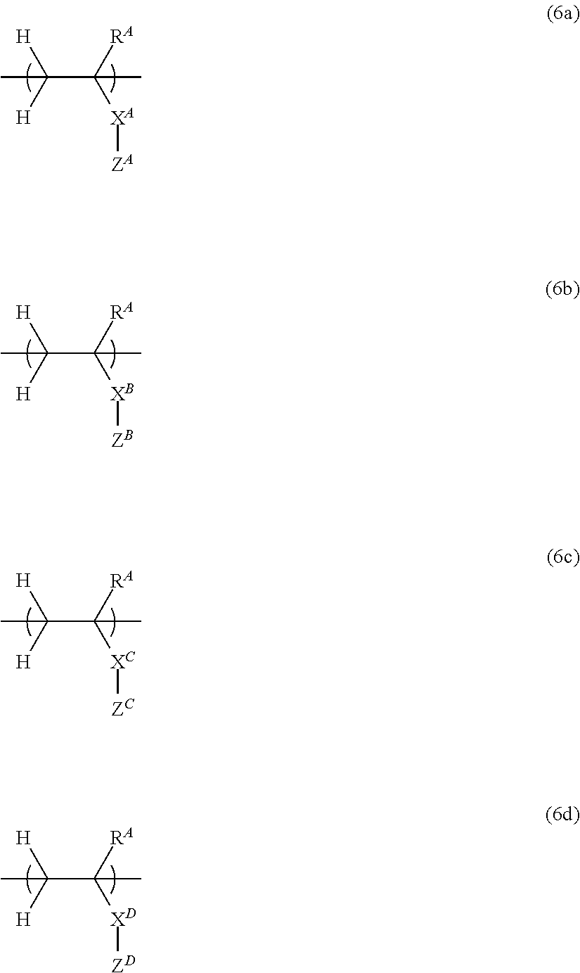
[XA](C([RA])(C([H])([H])C)C)[ZA].[XB](C([RA])(C([H])([H])C)C)[ZB].[XC](C([RA])(C([H])([H])C)C)[ZC].[XD](C([RA])(C([H])([H])C)C)[ZD]
